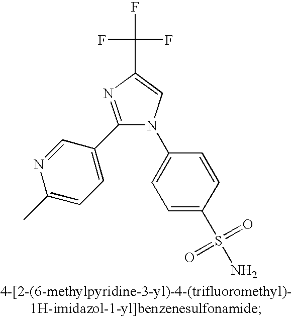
C1=C(S(N)(=O)=O)C=CC(N2C(C3=CC=C(C)N=C3)=NC(C(F)(F)F)=C2)=C1
